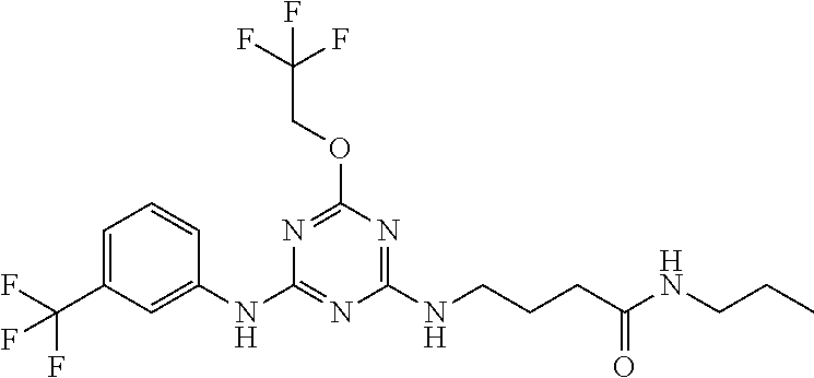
C1=CC(NC2=NC(NCCCC(NCCC)=O)=NC(OCC(F)(F)F)=N2)=CC(C(F)(F)F)=C1
